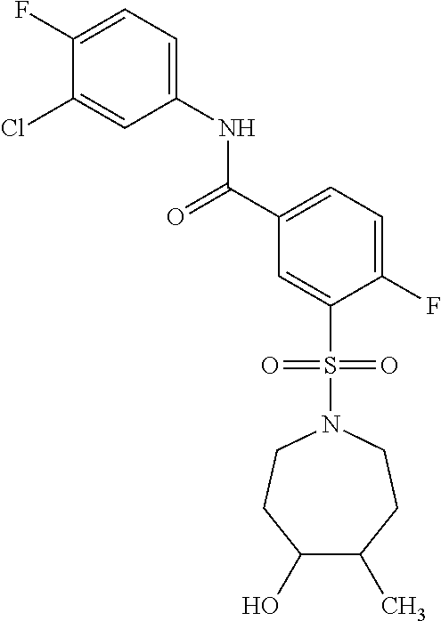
C(C1=CC=C(F)C(S(N2CCC(C)C(O)CC2)(=O)=O)=C1)(=O)NC1=CC=C(F)C(Cl)=C1
